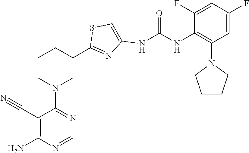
C1(N2CC(C3=NC(NC(=O)NC4=C(N5CCCC5)C=C(F)C=C4F)=CS3)CCC2)=NC=NC(N)=C1C#N
